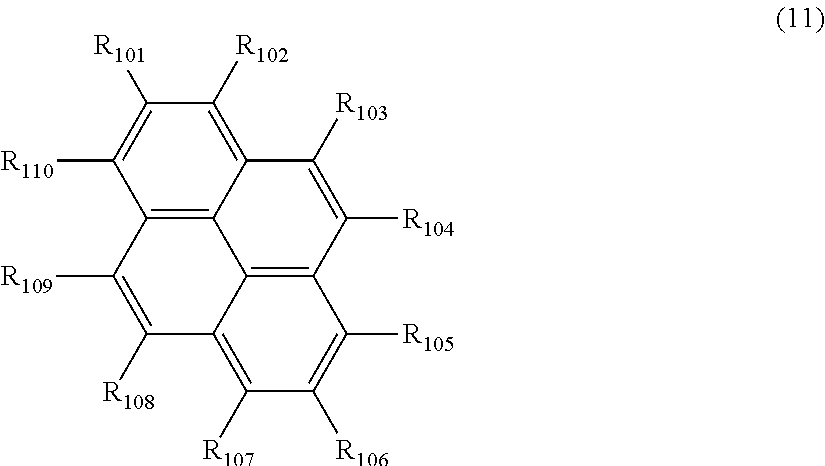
C1([R109])=C([R108])C2=C([R107])C([R106])=C([R105])C3=C2C2=C1C([R110])=C([R101])C([R102])=C2C([R103])=C3[R104]
